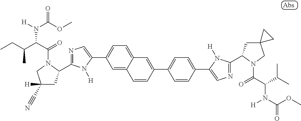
C1=CC(C2=CC=C(C3=CN=C(C4CC5(CN4C(C(C(C)C)N(C(OC)=O)[H])=O)CC5)N3[H])C=C2)=CC2=CC=C(C3=CN=C(C4CC([H])(C#N)CN4C(C(C(CC)C)N([H])C(OC)=O)=O)N3[H])C=C12
